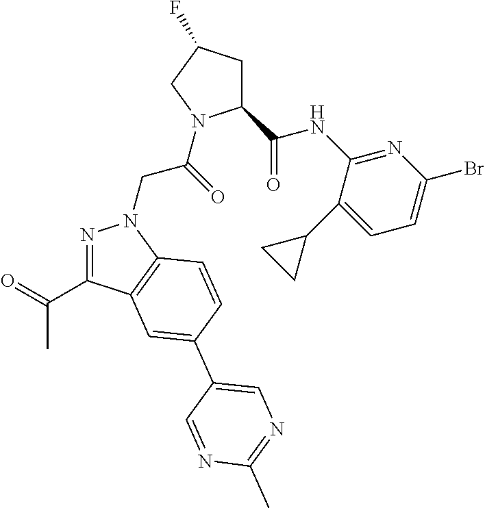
N1=C(C(=O)C)C2=C(N1CC(=O)N1C(C(NC3=NC(Br)=CC=C3C3CC3)=O)CC(F)C1)C=CC(C1=CN=C(C)N=C1)=C2
